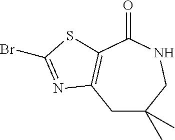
BrC1=NC2=C(C(=O)NCC(C)(C)C2)S1
